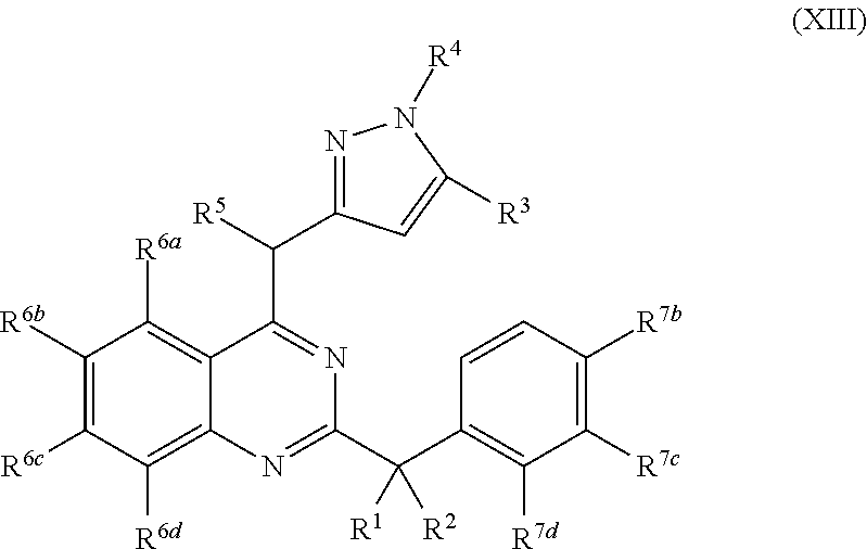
C1([R6b])=C([R6c])C([R6d])=C2C(=C1[R6a])C(C(C1=NN([R4])C([R3])=C1)[R5])=NC(C(C1=C([R7d])C([R7c])=C([R7b])C=C1)([R1])[R2])=N2
